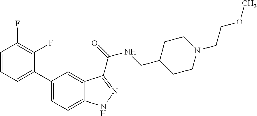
C1(C2=CC=CC(F)=C2F)=CC=C2C(=C1)C(C(=O)NCC1CCN(CCOC)CC1)=NN2
